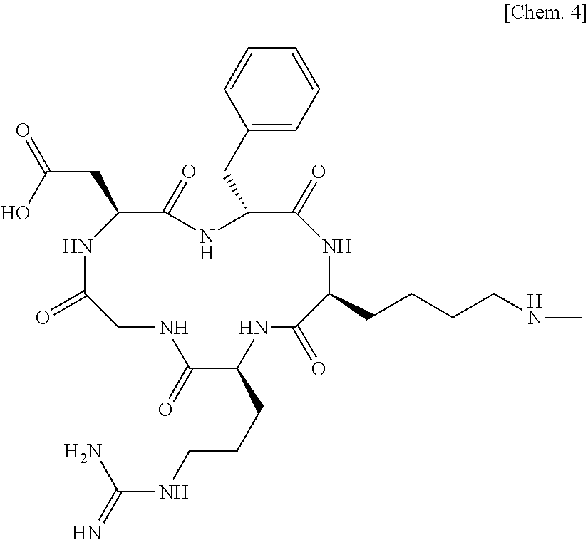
N1C(=O)CNC(=O)C(CCCNC(=N)N)NC(=O)C(CCCCNC)NC(=O)C(CC2=CC=CC=C2)NC(=O)C1CC(=O)O
